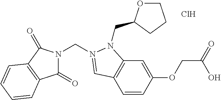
N1(CN2=CC3=C(C=C(OCC(O)=O)C=C3)N2CC2OCCC2)C(=O)C2=C(C1=O)C=CC=C2.Cl
